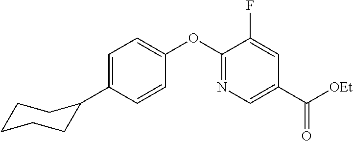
C1=C(C2CCCCC2)C=CC(OC2=NC=C(C([OEt])=O)C=C2F)=C1
